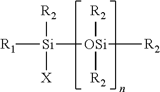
[R2][OSi]([R2])([Si]([R2])([X])[R1])[R2]
